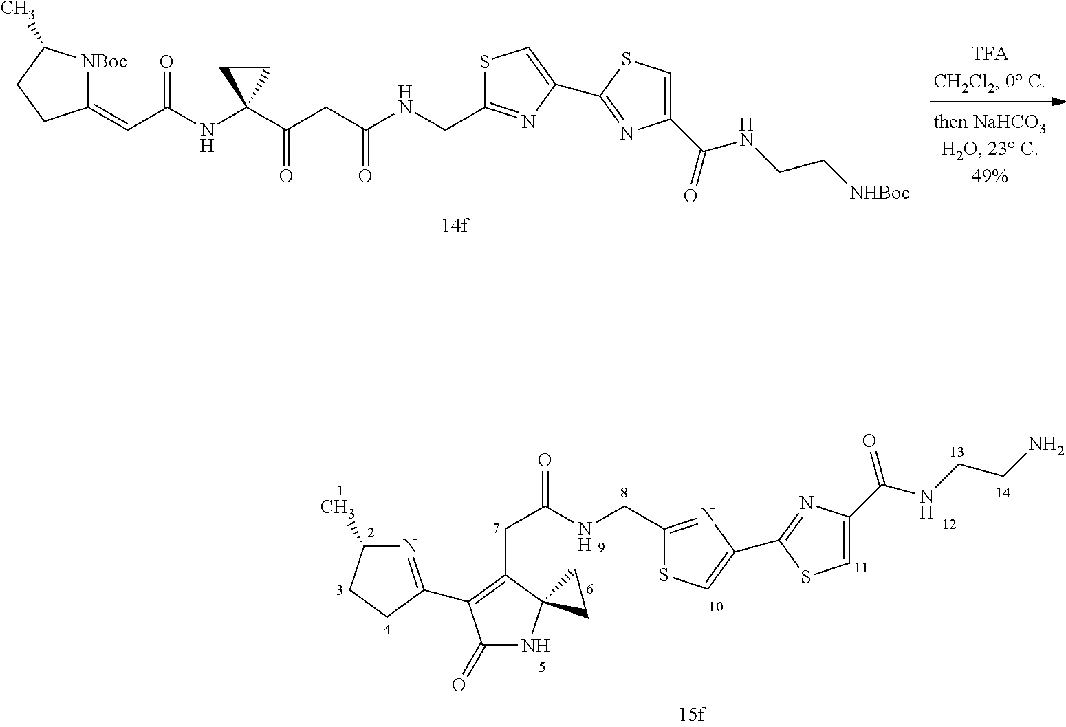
C1(=CC(NC2(C(CC(NCC3=NC(C4=NC(C(=O)NCC[NHBoc])=CS4)=CS3)=O)=O)CC2)=O)[NBoc]C(C)CC1.N1=C(C2=C(CC(=O)NCC3=NC(C4=NC(C(=O)NCCN)=CS4)=CS3)C3(NC2=O)CC3)CCC1C
